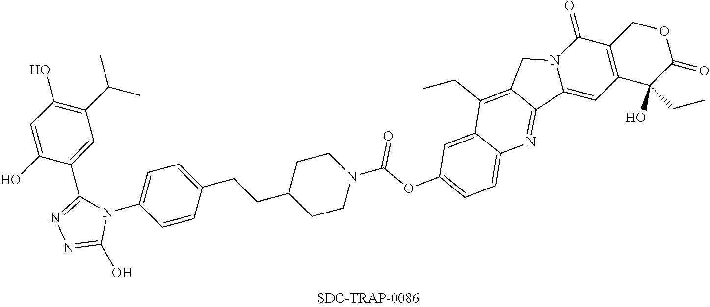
C12=C(C(O)(CC)C(=O)OC1)C=C1N(C2=O)CC2=C(CC)C3=CC(OC(=O)N4CCC(CCC5=CC=C(N6C(C7=CC(C(C)C)=C(O)C=C7O)=NN=C6O)C=C5)CC4)=CC=C3N=C12
